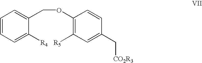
C1=CC=C([R4])C(COC2=C([R5])C=C(C[CO2R3])C=C2)=C1
